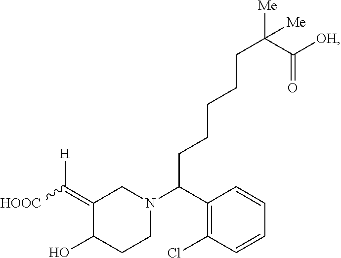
C1(=C([HOOC])[H])C(O)CCN(C(C2=C(Cl)C=CC=C2)CCCCCC([Me])(C([OH])=O)[Me])C1
